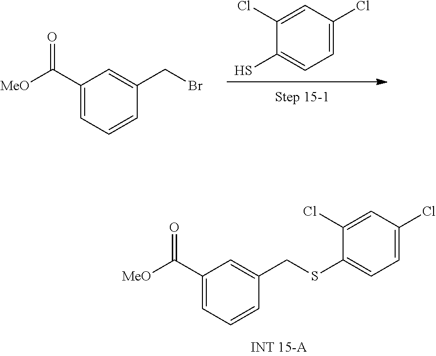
C1(SCC2=CC(C([MeO])=O)=CC=C2)=CC=C(Cl)C=C1Cl.SC1=CC=C(Cl)C=C1Cl.C1(C([MeO])=O)=CC=CC(CBr)=C1
